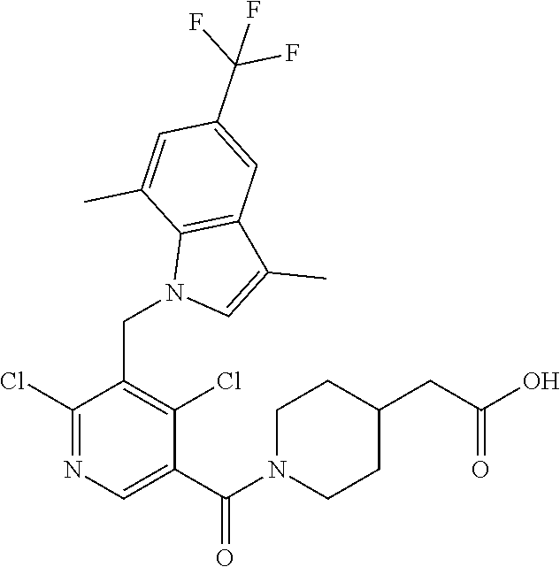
C1(Cl)=NC=C(C(N2CCC(CC(O)=O)CC2)=O)C(Cl)=C1CN1C=C(C)C2=C1C(C)=CC(C(F)(F)F)=C2
